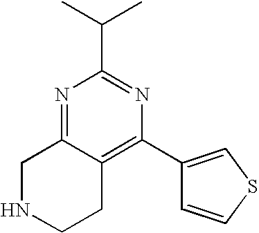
C1(C(C)C)=NC(C2=CSC=C2)=C2C(=N1)CNCC2
